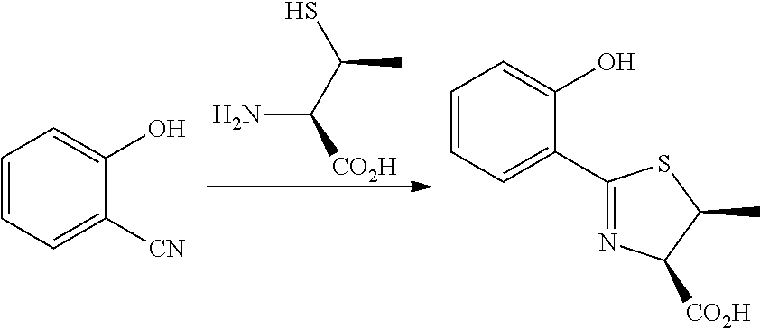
C1=CC=C([CN])C(O)=C1.C(N)(C(S)C)[CO2H].C1=CC=C(C2=NC([CO2H])C(C)S2)C(O)=C1
